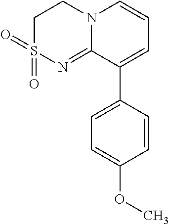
C1S(=O)(=O)N=C2N(C1)C=CC=C2C1=CC=C(OC)C=C1
